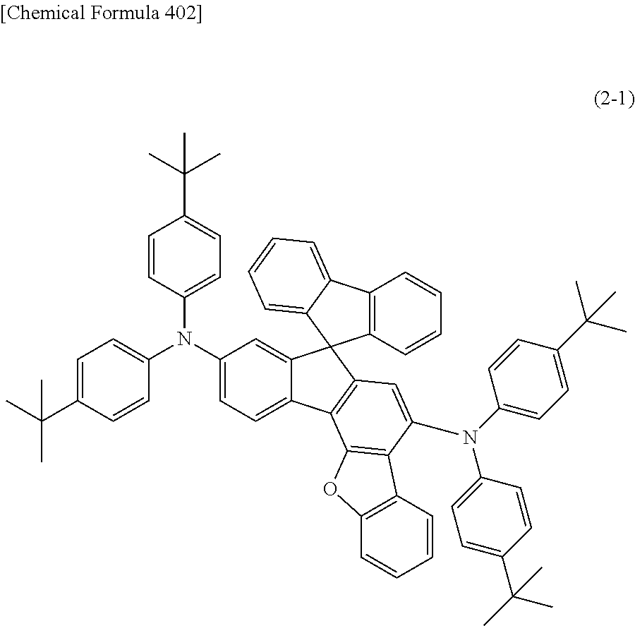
C12=C(C=CC=C1)C1=CC=CC=C1C21C2=CC(N(C3=CC=C(C(C)(C)C)C=C3)C3=CC=C(C(C)(C)C)C=C3)=CC=C2C2=C1C=C(N(C1=CC=C(C(C)(C)C)C=C1)C1=CC=C(C(C)(C)C)C=C1)C1=C2OC2=C1C=CC=C2
